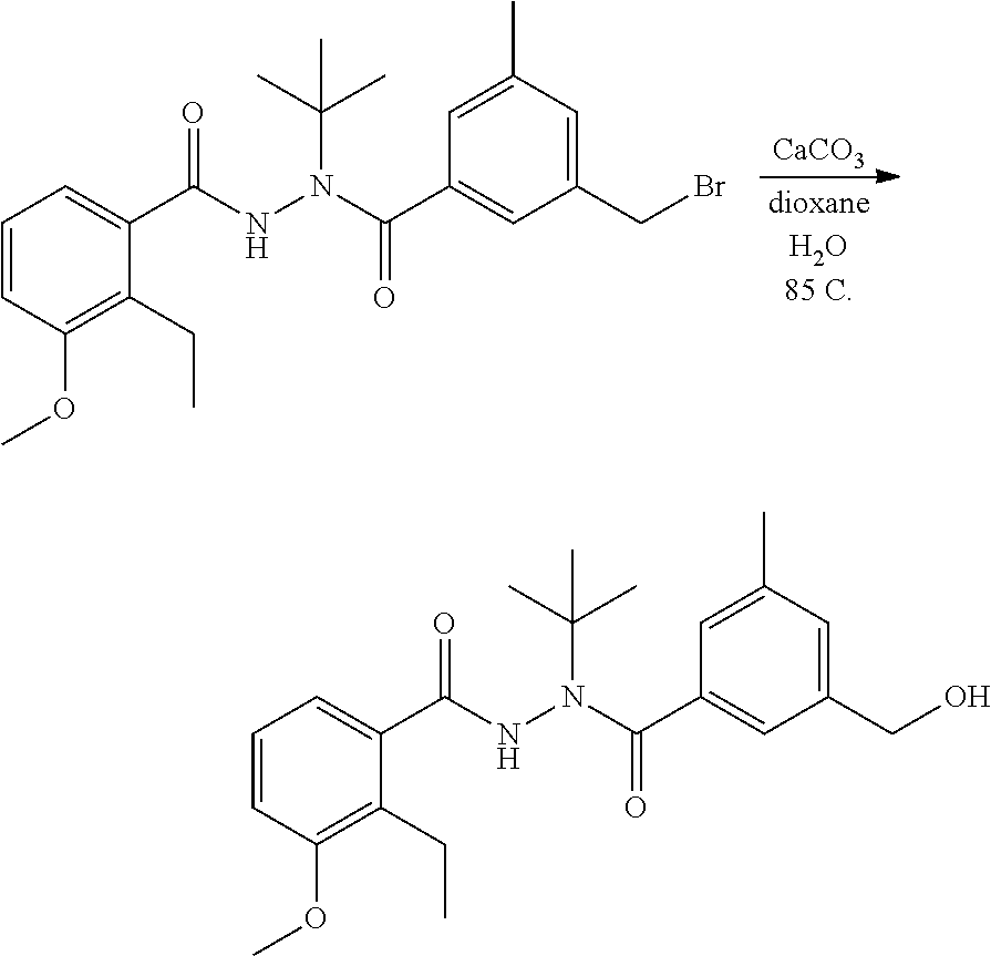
[CaCO3].C1=CC(OC)=C(CC)C(C(=O)NN(C(=O)C2=CC(CBr)=CC(C)=C2)C(C)(C)C)=C1.C1=CC(OC)=C(CC)C(C(=O)NN(C(=O)C2=CC(CO)=CC(C)=C2)C(C)(C)C)=C1
